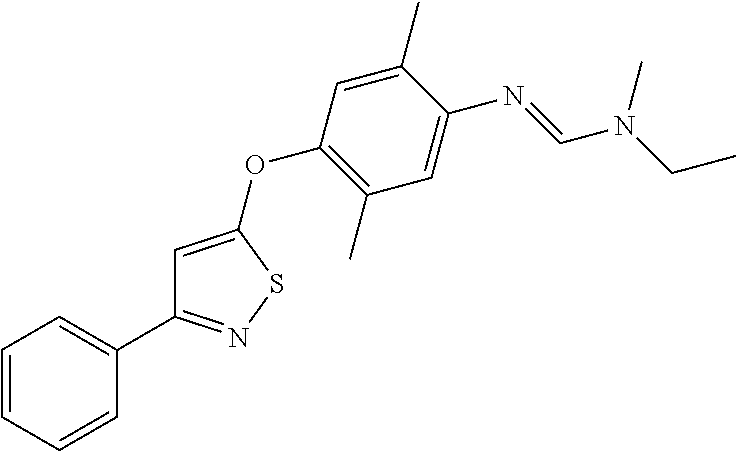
C1=CC=CC(C2=NSC(OC3=C(C)C=C(N=CN(CC)C)C(C)=C3)=C2)=C1
